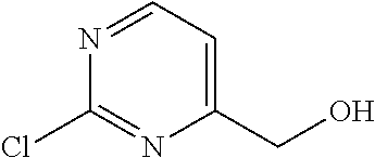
C1(Cl)=NC(CO)=CC=N1
